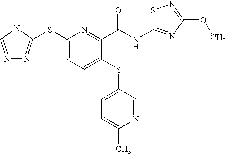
N1=CNC(SC2=CC=C(SC3=CC=C(C)N=C3)C(C(=O)NC3=NC(OC)=NS3)=N2)=N1
